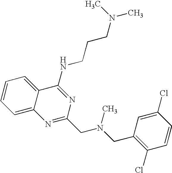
C1=CC=C2C(=C1)N=C(CN(CC1=C(Cl)C=CC(Cl)=C1)C)N=C2NCCCN(C)C
